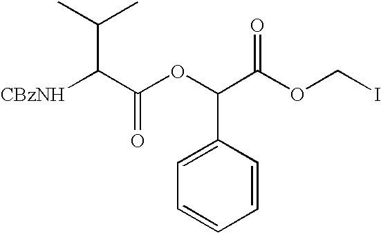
C1=CC(C(OC(=O)C(C(C)C)[CBzNH])C(OCI)=O)=CC=C1
